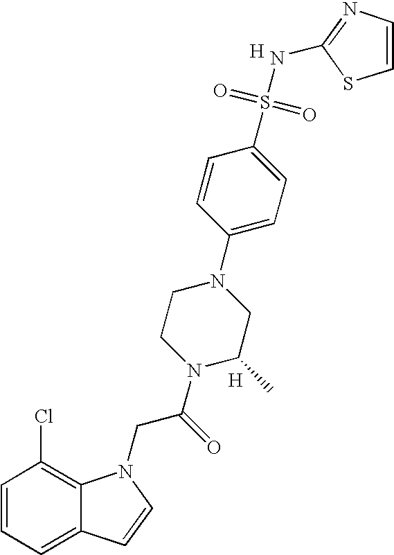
C1=CC=C2C(=C1Cl)N(CC(N1C(C)CN(C3=CC=C(S(=O)(=O)NC4=NC=CS4)C=C3)CC1)=O)C=C2.[H].[H]
